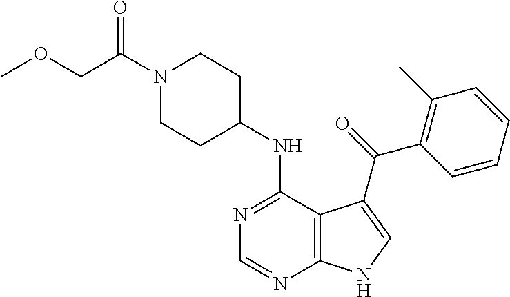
N1(C(COC)=O)CCC(NC2=NC=NC3=C2C(C(=O)C2=C(C)C=CC=C2)=CN3)CC1
